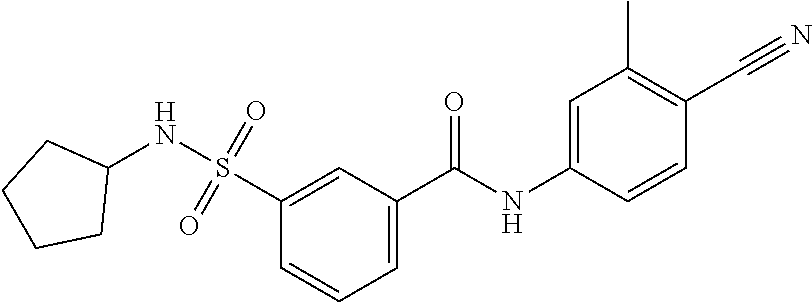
C1=C(C(NC2=CC(C)=C(C#N)C=C2)=O)C=C(S(=O)(=O)NC2CCCC2)C=C1
